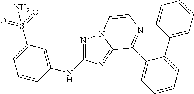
N1=C(NC2=CC(S(=O)(=O)N)=CC=C2)N=C2N1C=CN=C2C1=CC=CC=C1C1=CC=CC=C1
